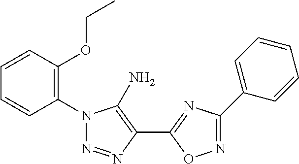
C1(N2N=NC(C3=NC(C4=CC=CC=C4)=NO3)=C2N)=C(OCC)C=CC=C1
